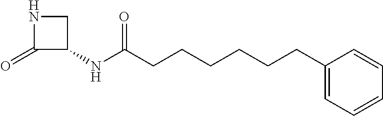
N1C(=O)C(NC(CCCCCCC2=CC=CC=C2)=O)C1
